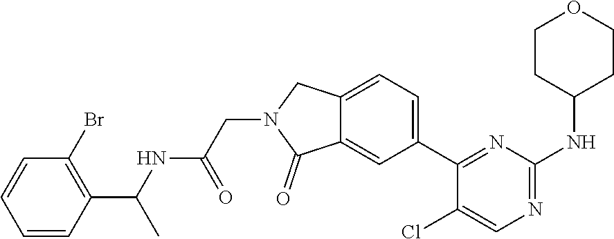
C12=CC(C3=NC(NC4CCOCC4)=NC=C3Cl)=CC=C1CN(CC(NC(C1=C(Br)C=CC=C1)C)=O)C2=O
